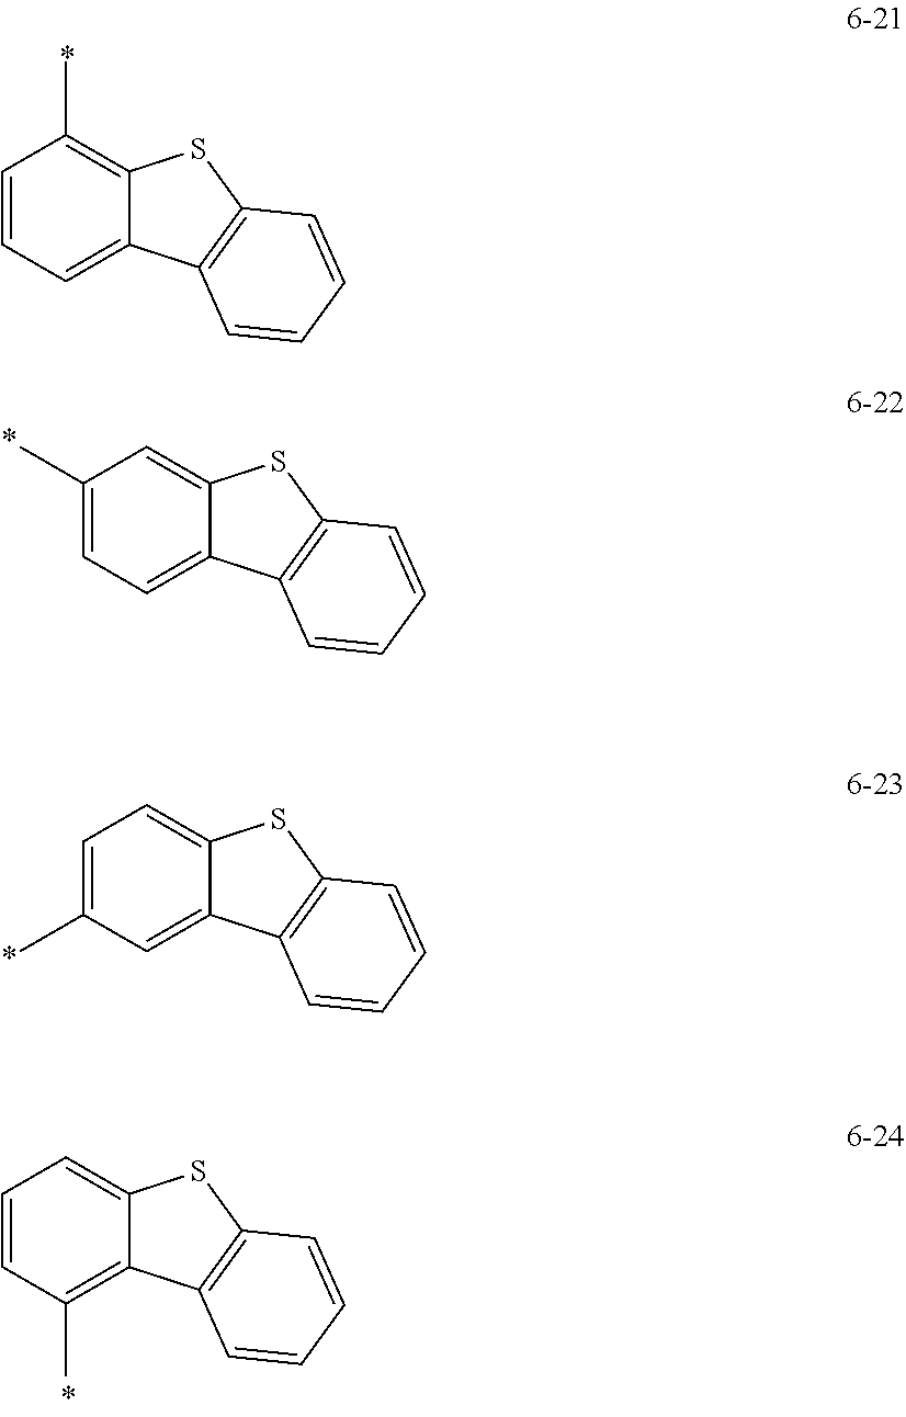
C1=CC=C2C(=C1C)SC1=C2C=CC=C1.C1(C)=CC=C2C(=C1)SC1=C2C=CC=C1.C1=C(C)C=C2C(=C1)SC1=C2C=CC=C1.C1=CC(C)=C2C(=C1)SC1=C2C=CC=C1
